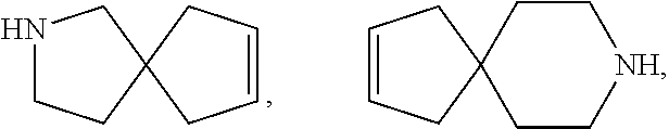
N1CCC2(C1)CC=CC2.C1=CCC2(C1)CC[NH]CC2
